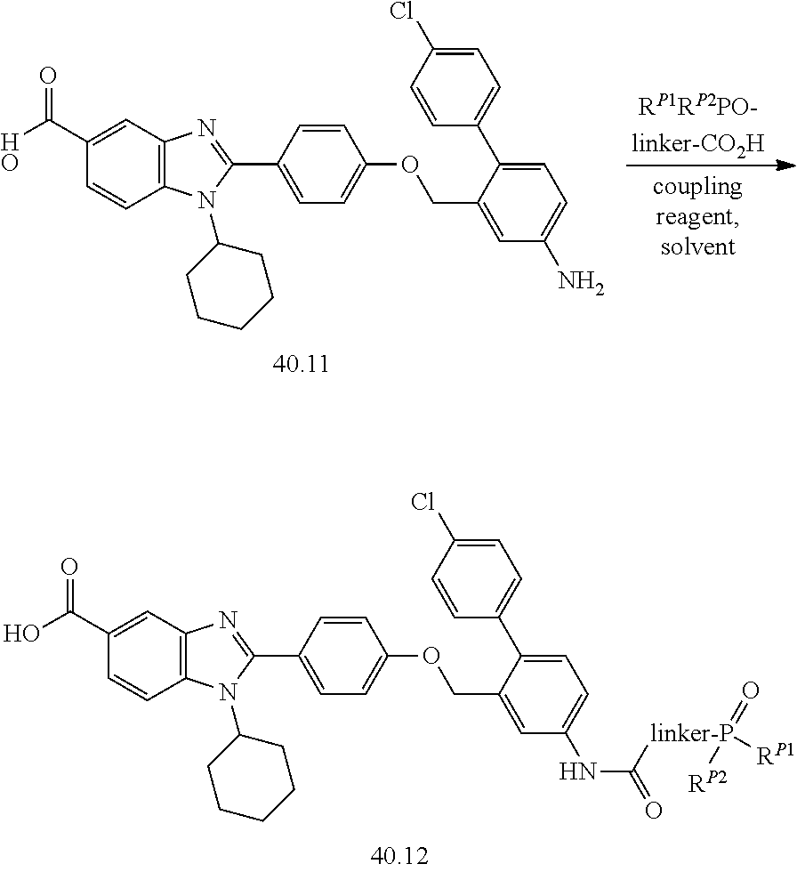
C1(C(O)=O)=CC2=C(C=C1)N(C1CCCCC1)C(C1=CC=C(OCC3=CC(NC(=O)[linker-P](=O)([RP2])[RP1])=CC=C3C3=CC=C(Cl)C=C3)C=C1)=N2.C1(C(O)=O)=CC2=C(C=C1)N(C1CCCCC1)C(C1=CC=C(OCC3=CC(N)=CC=C3C3=CC=C(Cl)C=C3)C=C1)=N2
